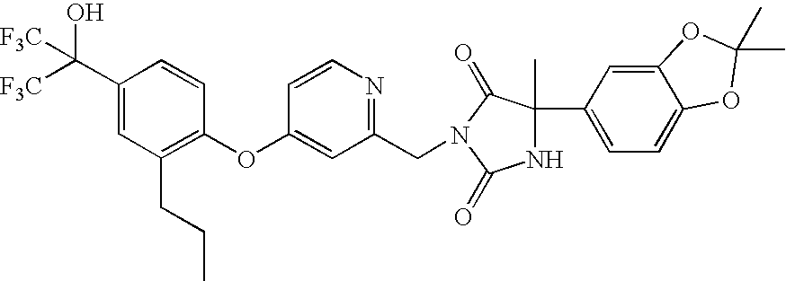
C1(C([F3C])(O)[F3C])=CC(CCC)=C(OC2=CC(CN3C(=O)C(C)(C4=CC=C5C(=C4)OC(C)(C)O5)NC3=O)=NC=C2)C=C1
